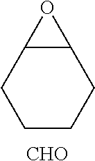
C12C(CCCC1)O2.[CHO]
